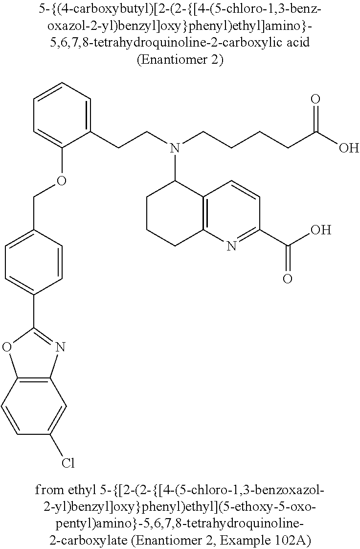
C1(C2=CC=C(COC3=CC=CC=C3CCN(CCCCC(O)=O)C3CCCC4=C3C=CC(C(=O)O)=N4)C=C2)=NC2=C(O1)C=CC(Cl)=C2
